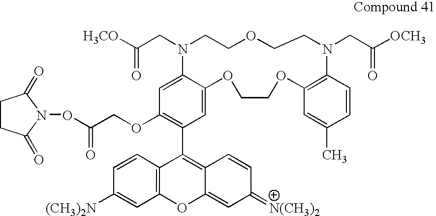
C1(OCC(ON2C(=O)CCC2=O)=O)=C(C2=C3C(=CC(=[N(CH3)2])C=C3)OC3=C2C=CC([(CH3)2N])=C3)C=C2C(=C1)N(CC([H3CO])=O)CCOCCN(CC([OCH3])=O)C1=C(OCCO2)C=C(C)C=C1
